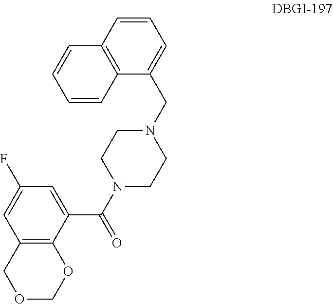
N1(C(C2=CC(F)=CC3=C2OCOC3)=O)CCN(CC2=CC=CC3=C2C=CC=C3)CC1
